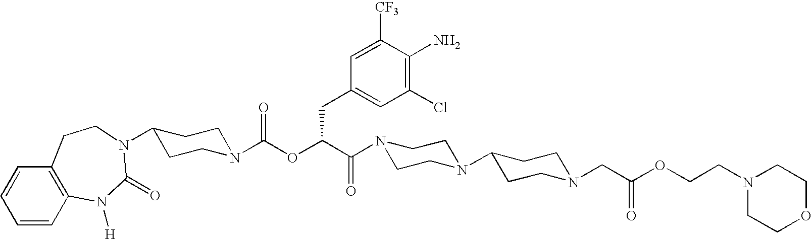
N1(C(C(OC(N2CCC(N3C(=O)N([H])C4=C(C=CC=C4)CC3)CC2)=O)CC2=CC(Cl)=C(N)C([CF3])=C2)=O)CCN(C2CCN(CC(OCCN3CCOCC3)=O)CC2)CC1
